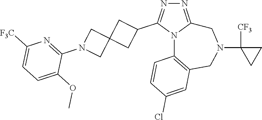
N1=C2N(C(C3CC4(C3)CN(C3=NC([F3C])=CC=C3OC)C4)=N1)C1=C(CN(C3([CF3])CC3)C2)C=C(Cl)C=C1
